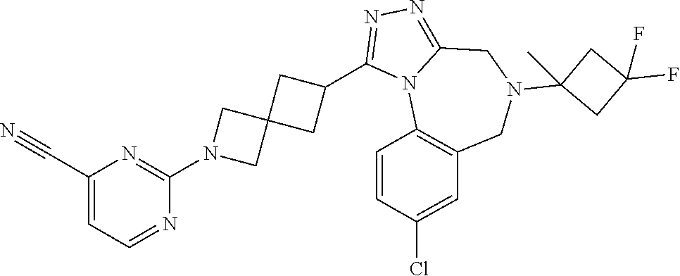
C1(C#N)=CC=NC(N2CC3(C2)CC(C2=NN=C4N2C2=C(CN(C5(C)CC(F)(F)C5)C4)C=C(Cl)C=C2)C3)=N1
